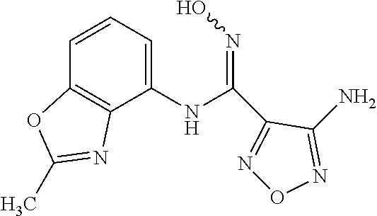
N1=C(N)C(C(NC2=CC=CC3=C2N=C(C)O3)=NO)=NO1
